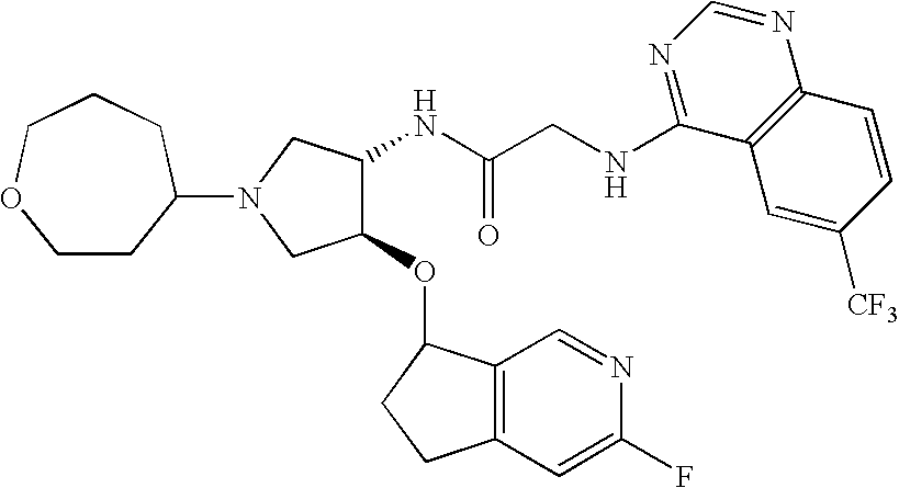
C(C(NC1C(OC2C3=C(CC2)C=C(F)N=C3)CN(C2CCOCCC2)C1)=O)NC1=NC=NC2=C1C=C([CF3])C=C2
